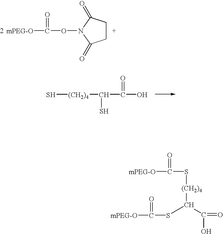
[mPEG-O]C(=O)ON1C(=O)CCC1=O.[(CH2)4](S)C(C(O)=O)S.[(CH2)4](C(SC([mPEG-O])=O)C(=O)O)SC(=O)[mPEG-O]
